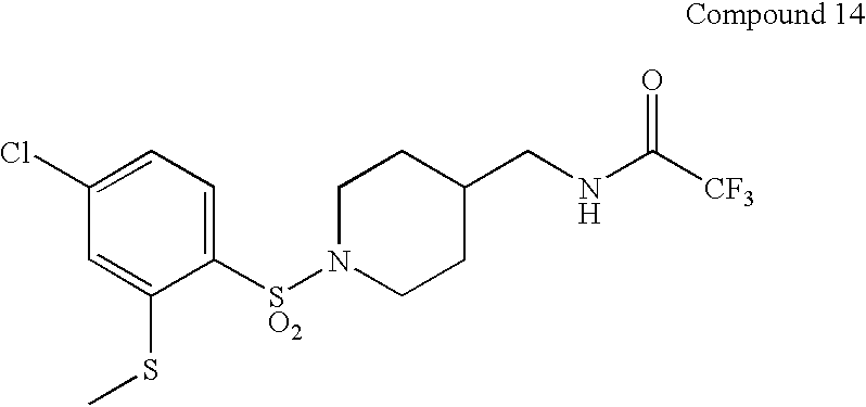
C1([SO2]N2CCC(CNC([CF3])=O)CC2)=CC=C(Cl)C=C1SC
